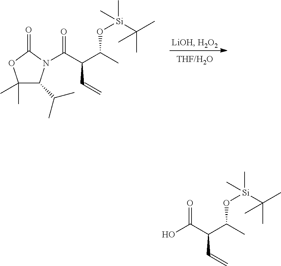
C1(C)(C)C(C(C)C)N(C(C(C(C)O[Si](C(C)(C)C)(C)C)C=C)=O)C(=O)O1.OC(C(C(C)O[Si](C(C)(C)C)(C)C)C=C)=O
